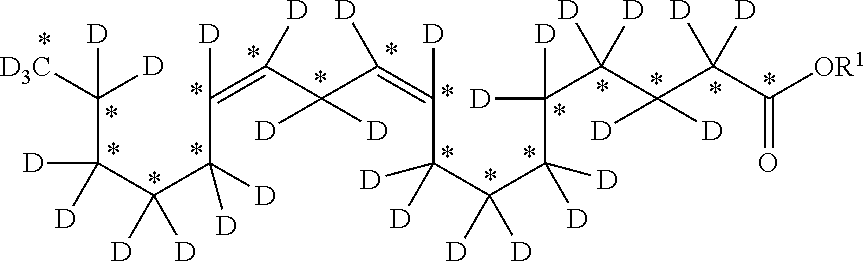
C(C(C(=C(C(C(=C(C(C(C(C(C(C(C(C([OR1])=O)([D])[D])([D])[D])([D])[D])([D])[D])([D])[D])([D])[D])([D])[D])[D])[D])([D])[D])[D])[D])([D])[D])(C(C([D3C])([D])[D])([D])[D])([D])[D]
